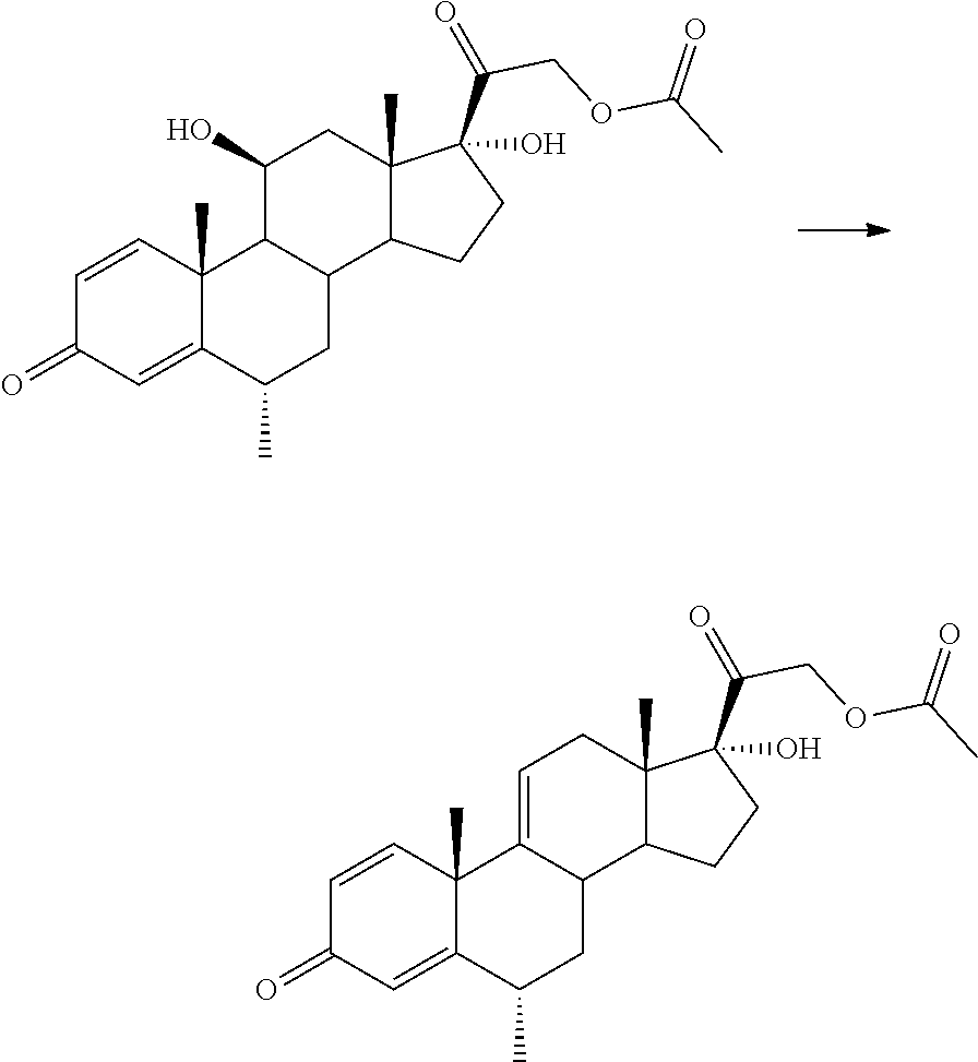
C1=CC2(C)C(=CC1=O)C(C)CC1C2C(O)CC2(C)C1CCC2(C(=O)COC(C)=O)O.C1=CC2(C)C(=CC1=O)C(C)CC1C2=CCC2(C)C1CCC2(C(=O)COC(C)=O)O
